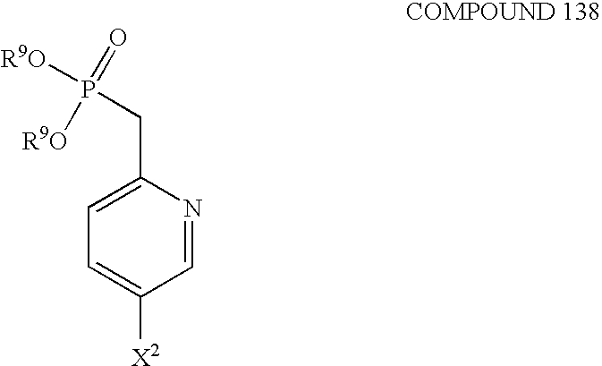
C1=C(CP([R9O])(=O)[R9O])N=CC([X2])=C1
